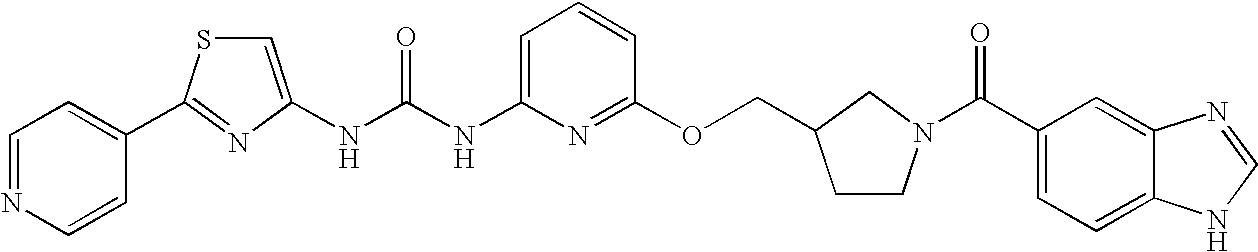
N(C(NC1=CC=CC(OCC2CCN(C(=O)C3=CC=C4C(=C3)N=CN4)C2)=N1)=O)C1=CSC(C2=CC=NC=C2)=N1
